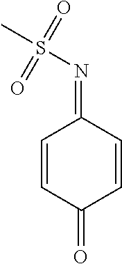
C1=CC(=O)C=CC1=NS(C)(=O)=O
